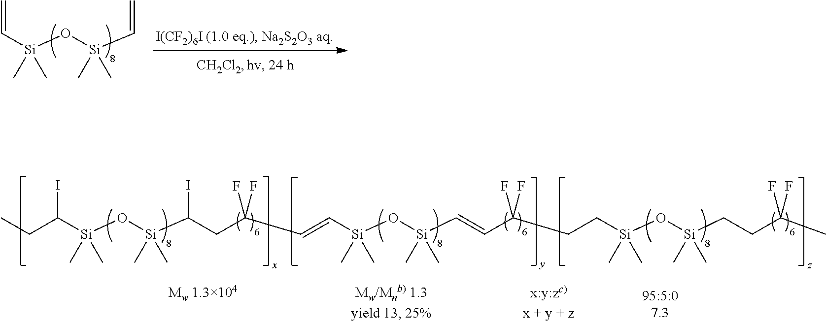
O([Si](C=C)(C)C)[Si](C=C)(C)C.CCC([Si](O[Si](C(CC(C=C[Si](O[Si](C=CC(CC[Si](O[Si](CCC(C)(F)F)(C)C)(C)C)(F)F)(C)C)(C)C)(F)F)I)(C)C)(C)C)I
